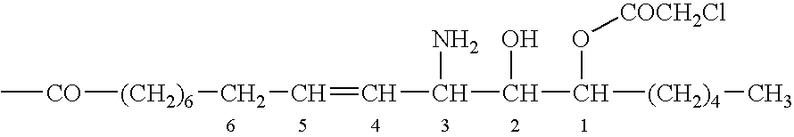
C[CO][(CH2)6]CC=CC(N)C(O)C([(CH2)4]C)O[COCH2Cl]
